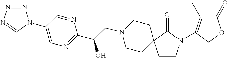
N1=NN=CN1C1=CN=C(C(CN2CCC3(CC2)CCN(C2=C(C)C(=O)OC2)C3=O)O)N=C1
